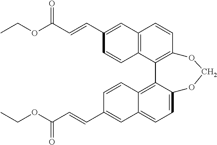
C12=C(C3=C(C=C1)OCOC1=CC=C4C(=C31)C=CC(C=CC(OCC)=O)=C4)C=CC(C=CC(OCC)=O)=C2
